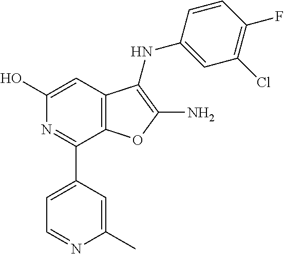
C1(O)=CC2=C(C(C3=CC=NC(C)=C3)=N1)OC(N)=C2NC1=CC(Cl)=C(F)C=C1
